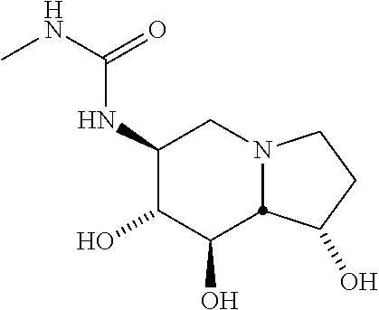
C1(NC(NC)=O)C(O)C(O)C2N(C1)CCC2O
